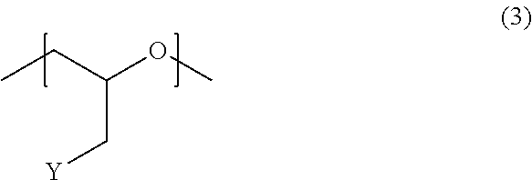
CCC(C[Y])OC
